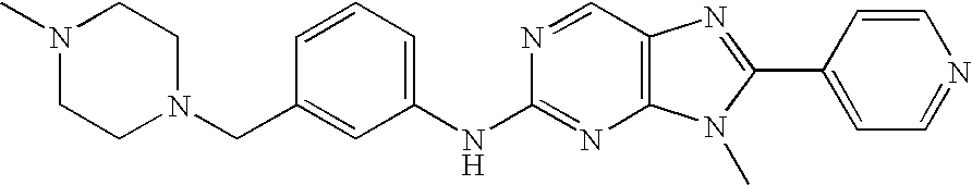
C1(NC2=NC3=C(C=N2)N=C(C2=CC=NC=C2)N3C)=CC=CC(CN2CCN(C)CC2)=C1
